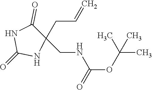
C1(=O)NC(CNC(OC(C)(C)C)=O)(CC=C)C(=O)N1
